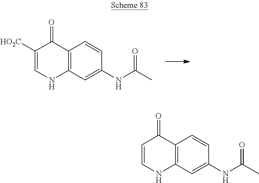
C12=C(C=C(NC(C)=O)C=C1)NC=C([HO2C])C2=O.C12=C(C=C(NC(C)=O)C=C1)NC=CC2=O
